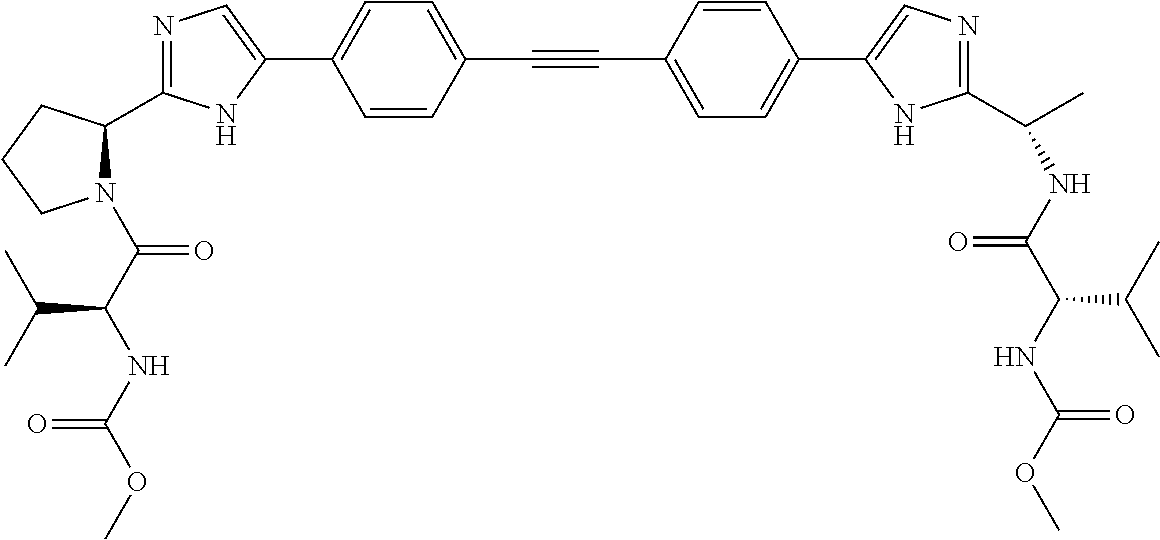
C1=C(C#CC2=CC=C(C3=CN=C(C4N(C(C(NC(OC)=O)C(C)C)=O)CCC4)N3)C=C2)C=CC(C2=CN=C(C(C)NC(C(NC(=O)OC)C(C)C)=O)N2)=C1
